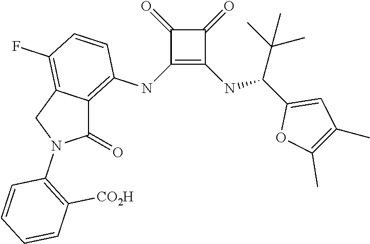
C1(NC2=C3C(=C(F)C=C2)CN(C2=C([CO2H])C=CC=C2)C3=O)=C(NC(C2=CC(C)=C(C)O2)C(C)(C)C)C(=O)C1=O
